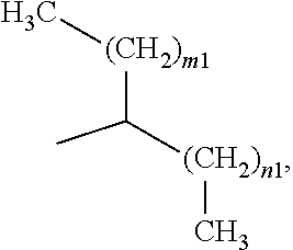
[(CH2)m1](C([(CH2)n1]C)C)C
